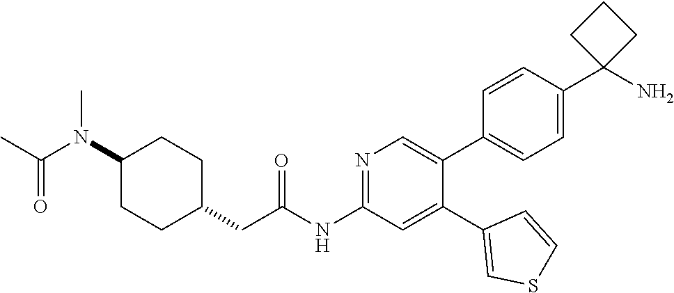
C1(N(C(=O)C)C)CCC(CC(NC2=NC=C(C3=CC=C(C4(N)CCC4)C=C3)C(C3=CSC=C3)=C2)=O)CC1
